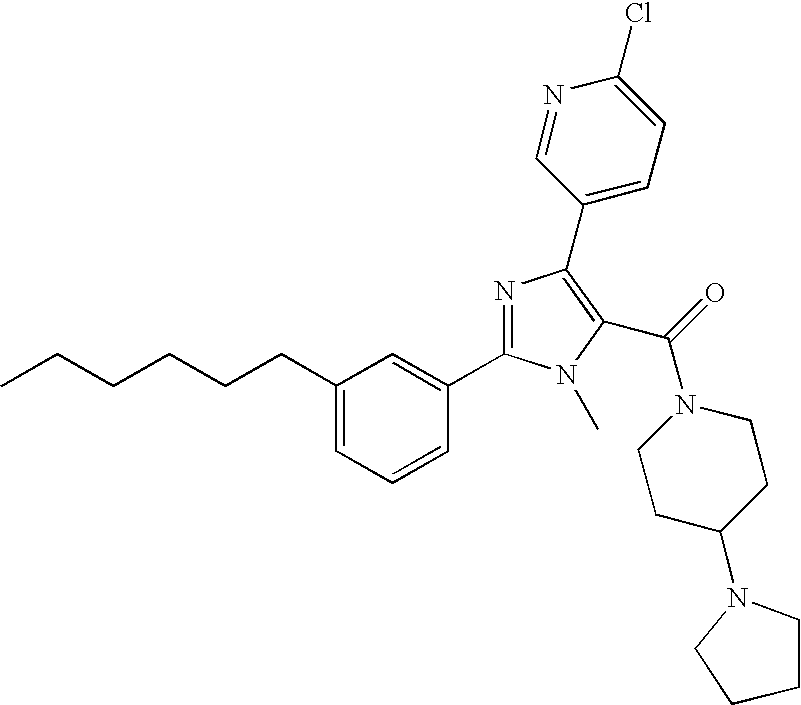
CCCCCCC1=CC=CC(C2=NC(C3=CC=C(Cl)N=C3)=C(C(N3CCC(N4CCCC4)CC3)=O)N2C)=C1
